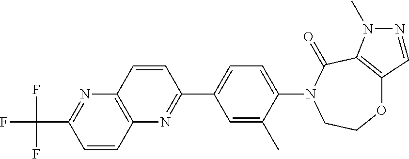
O1C2=C(C(=O)N(C3=CC=C(C4=NC5=C(N=C(C(F)(F)F)C=C5)C=C4)C=C3C)CC1)N(C)N=C2
